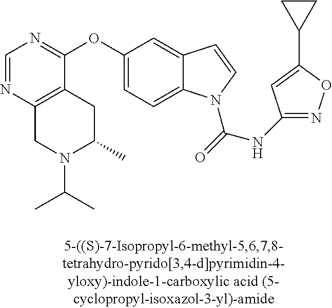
C1=NC2=C(C(OC3=CC=C4C(=C3)C=CN4C(=O)NC3=NOC(C4CC4)=C3)=N1)CC(C)N(C(C)C)C2
